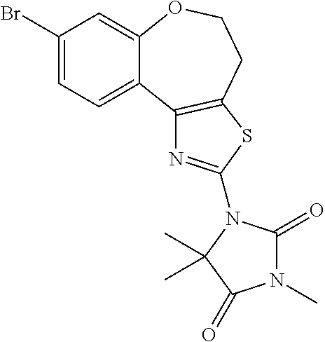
BrC1=CC=C2C(=C1)OCCC1=C2N=C(N2C(=O)N(C)C(=O)C2(C)C)S1
